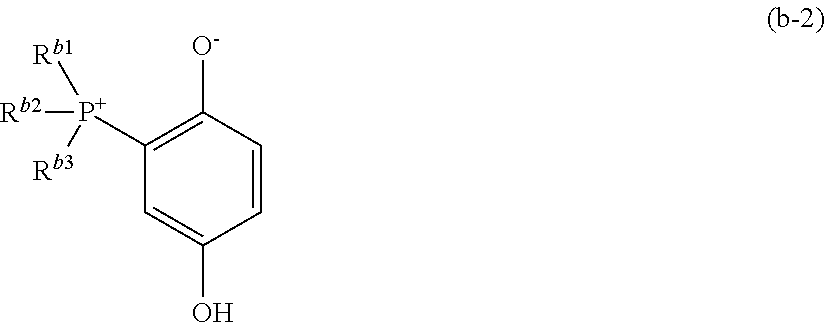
C1([P+]([Rb2])([Rb1])[Rb3])=C([O-])C=CC(O)=C1
